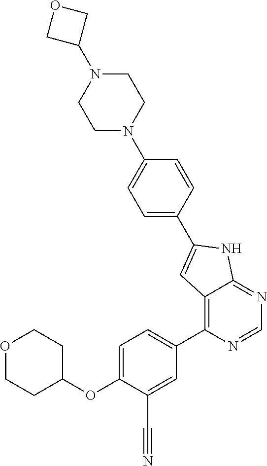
O1CCC(OC2=CC=C(C3=C4C(=NC=N3)NC(C3=CC=C(N5CCN(C6COC6)CC5)C=C3)=C4)C=C2C#N)CC1
